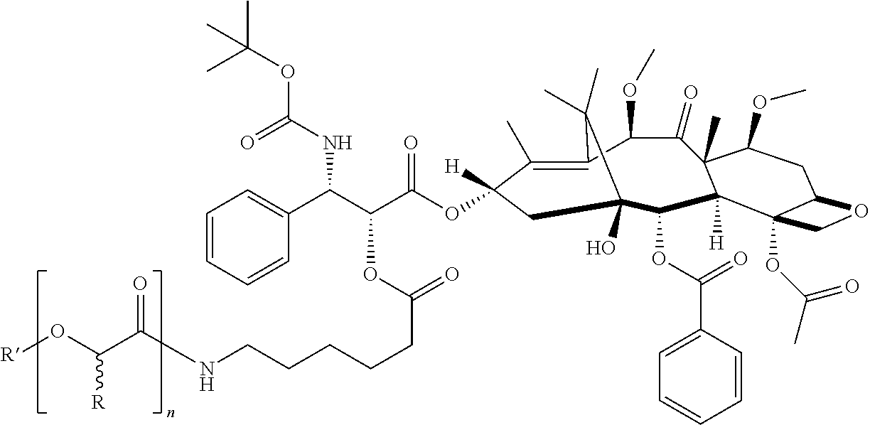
C1(C)=C2C(OC)C(=O)C3(C)C([H])(C(OC(C4=CC=CC=C4)=O)C(O)(CC1([H])OC(C(C(C1=CC=CC=C1)NC(OC(C)(C)C)=O)OC(=O)CCCCCNC(C(O[R])[R])=O)=O)C2(C)C)C1(OC(C)=O)C(CC3OC)OC1
